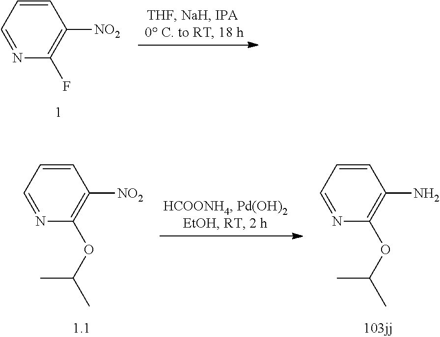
C1=NC(F)=C([NO2])C=C1.C1=NC(OC(C)C)=C([NO2])C=C1.C1=NC(OC(C)C)=C(N)C=C1
